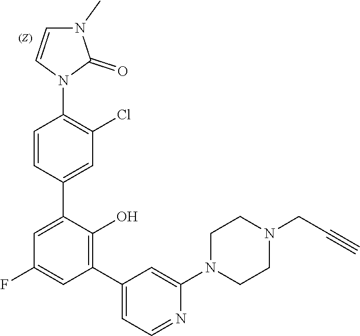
C1=CN(C2=C(Cl)C=C(C3=CC(F)=CC(C4=CC=NC(N5CCN(CC#C)CC5)=C4)=C3O)C=C2)C(=O)N1C
